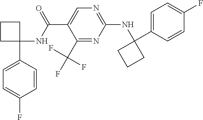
C1(C(=O)NC2(C3=CC=C(F)C=C3)CCC2)=CN=C(NC2(C3=CC=C(F)C=C3)CCC2)N=C1C(F)(F)F
